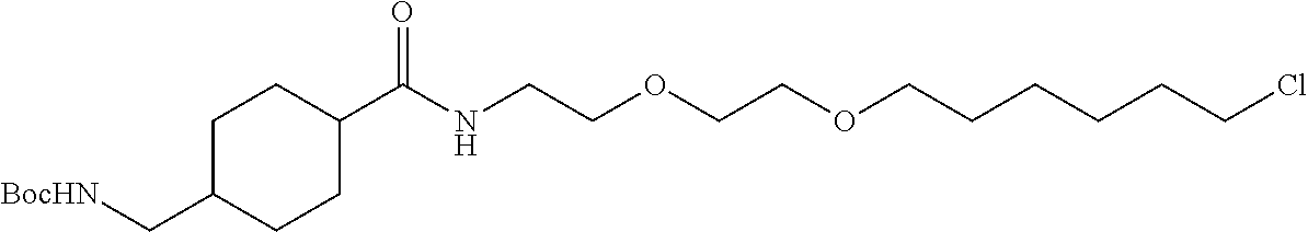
C1C(C[BocHN])CCC(C(NCCOCCOCCCCCCCl)=O)C1
